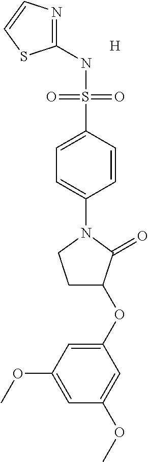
C1(NS(C2=CC=C(N3CCC(OC4=CC(OC)=CC(OC)=C4)C3=O)C=C2)(=O)=O)=NC=CS1.[H]
